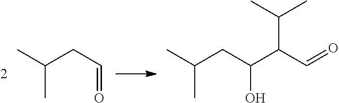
C(C)(C)CC=O.C(C)(C)CC(O)C(C(C)C)C=O
